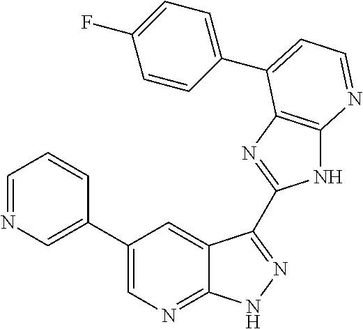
C1=NC=C(C2=CN=C3C(=C2)C(C2=NC4=C(N2)N=CC=C4C2=CC=C(F)C=C2)=NN3)C=C1
